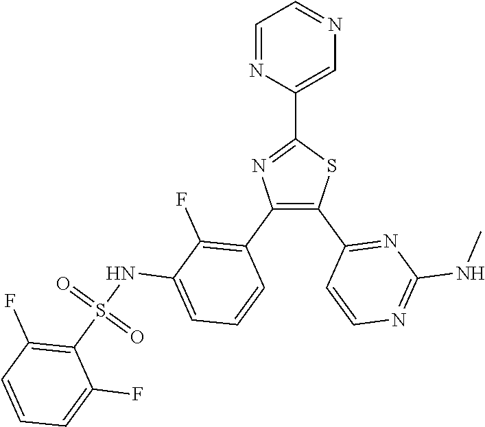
C1=C(C2=NC(C3=C(F)C(NS(C4=C(F)C=CC=C4F)(=O)=O)=CC=C3)=C(C3=NC(NC)=NC=C3)S2)N=CC=N1
